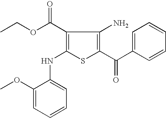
C1=C(C(C2=C(N)C(C(OCC)=O)=C(NC3=CC=CC=C3OC)S2)=O)C=CC=C1
